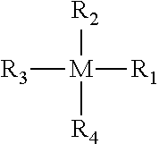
[R3][M]([R1])([R2])[R4]
